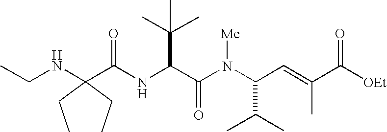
N(C(C(N(C(C(C)C)C=C(C([OEt])=O)C)[Me])=O)C(C)(C)C)C(=O)C(NCC)(CC)CC
